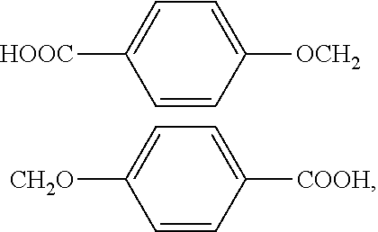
C1=CC([OCH2])=CC=C1[HOOC].C1=CC([COOH])=CC=C1[CH2O]
